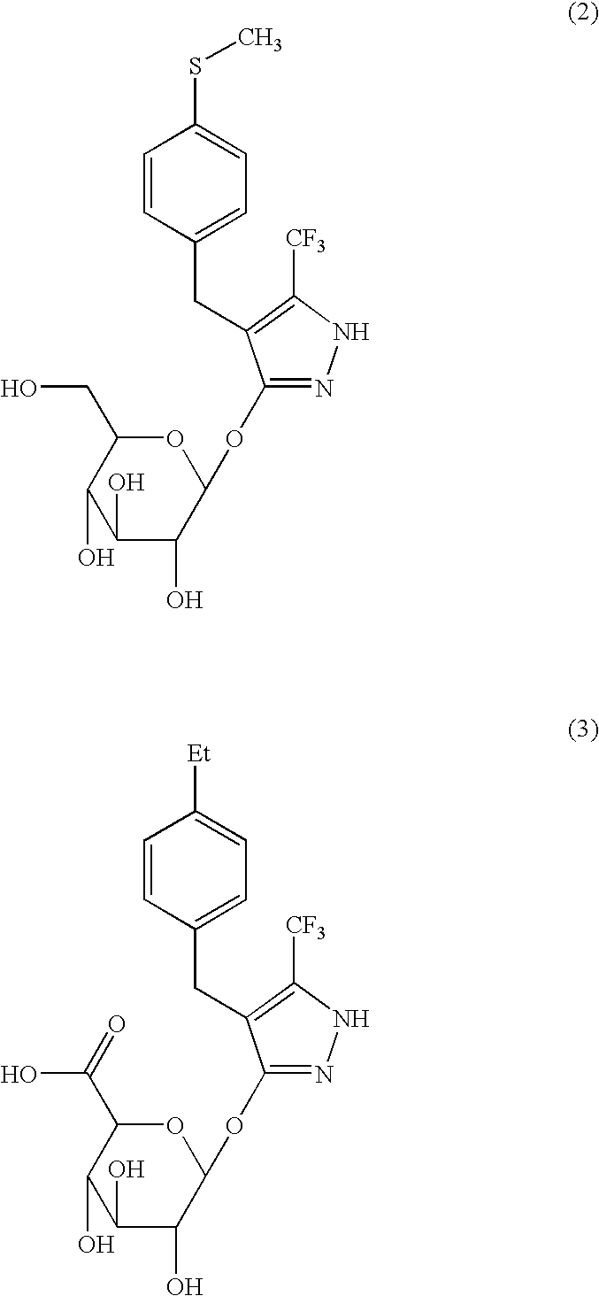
C1=CC(CC2=C([CF3])NN=C2OC2C(O)C(O)C(O)C(CO)O2)=CC=C1SC.C1=CC(CC2=C([CF3])NN=C2OC2C(O)C(O)C(O)C(C(O)=O)O2)=CC=C1[Et]
